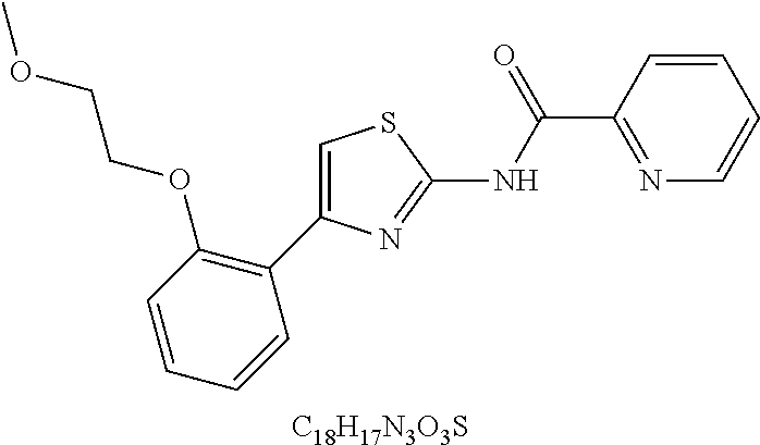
C1=CC=CC(C2=CSC(NC(C3=NC=CC=C3)=O)=N2)=C1OCCOC.[C18H17N3O3S]
